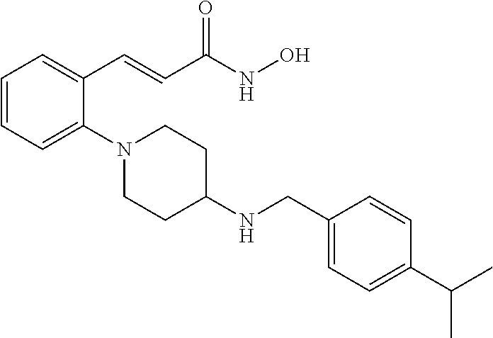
C1=CC=C(N2CCC(NCC3=CC=C(C(C)C)C=C3)CC2)C(C=CC(NO)=O)=C1
